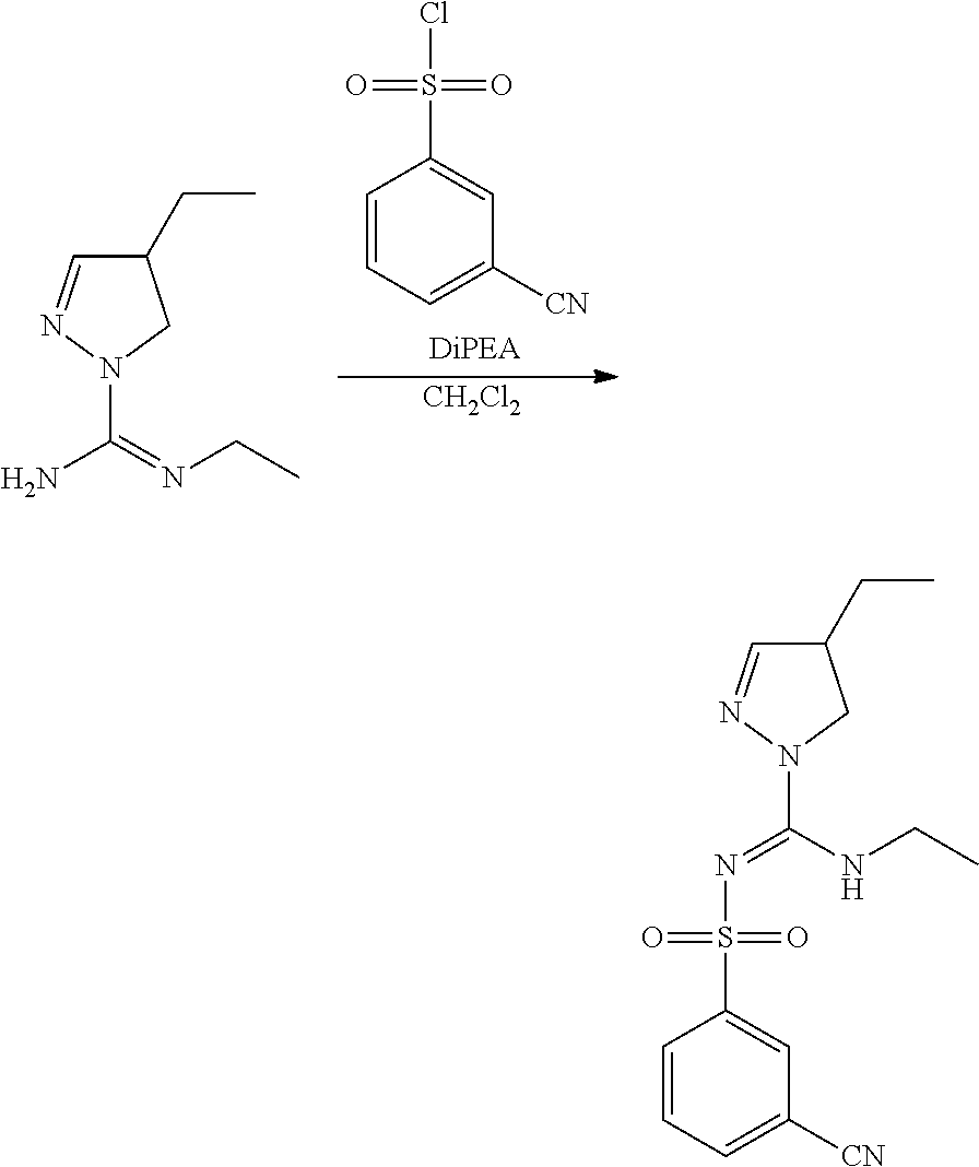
C1=CC=C([CN])C=C1S(=O)(=O)Cl.C1(CC)C=NN(C(N)=NCC)C1.[CH2Cl2].C1=CC=C([CN])C=C1S(=O)(=O)N=C(N1N=CC(CC)C1)NCC
